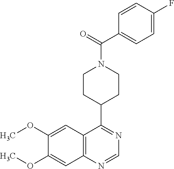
N1=C(C2CCN(C(=O)C3=CC=C(F)C=C3)CC2)C2=C(N=C1)C=C(OC)C(OC)=C2
